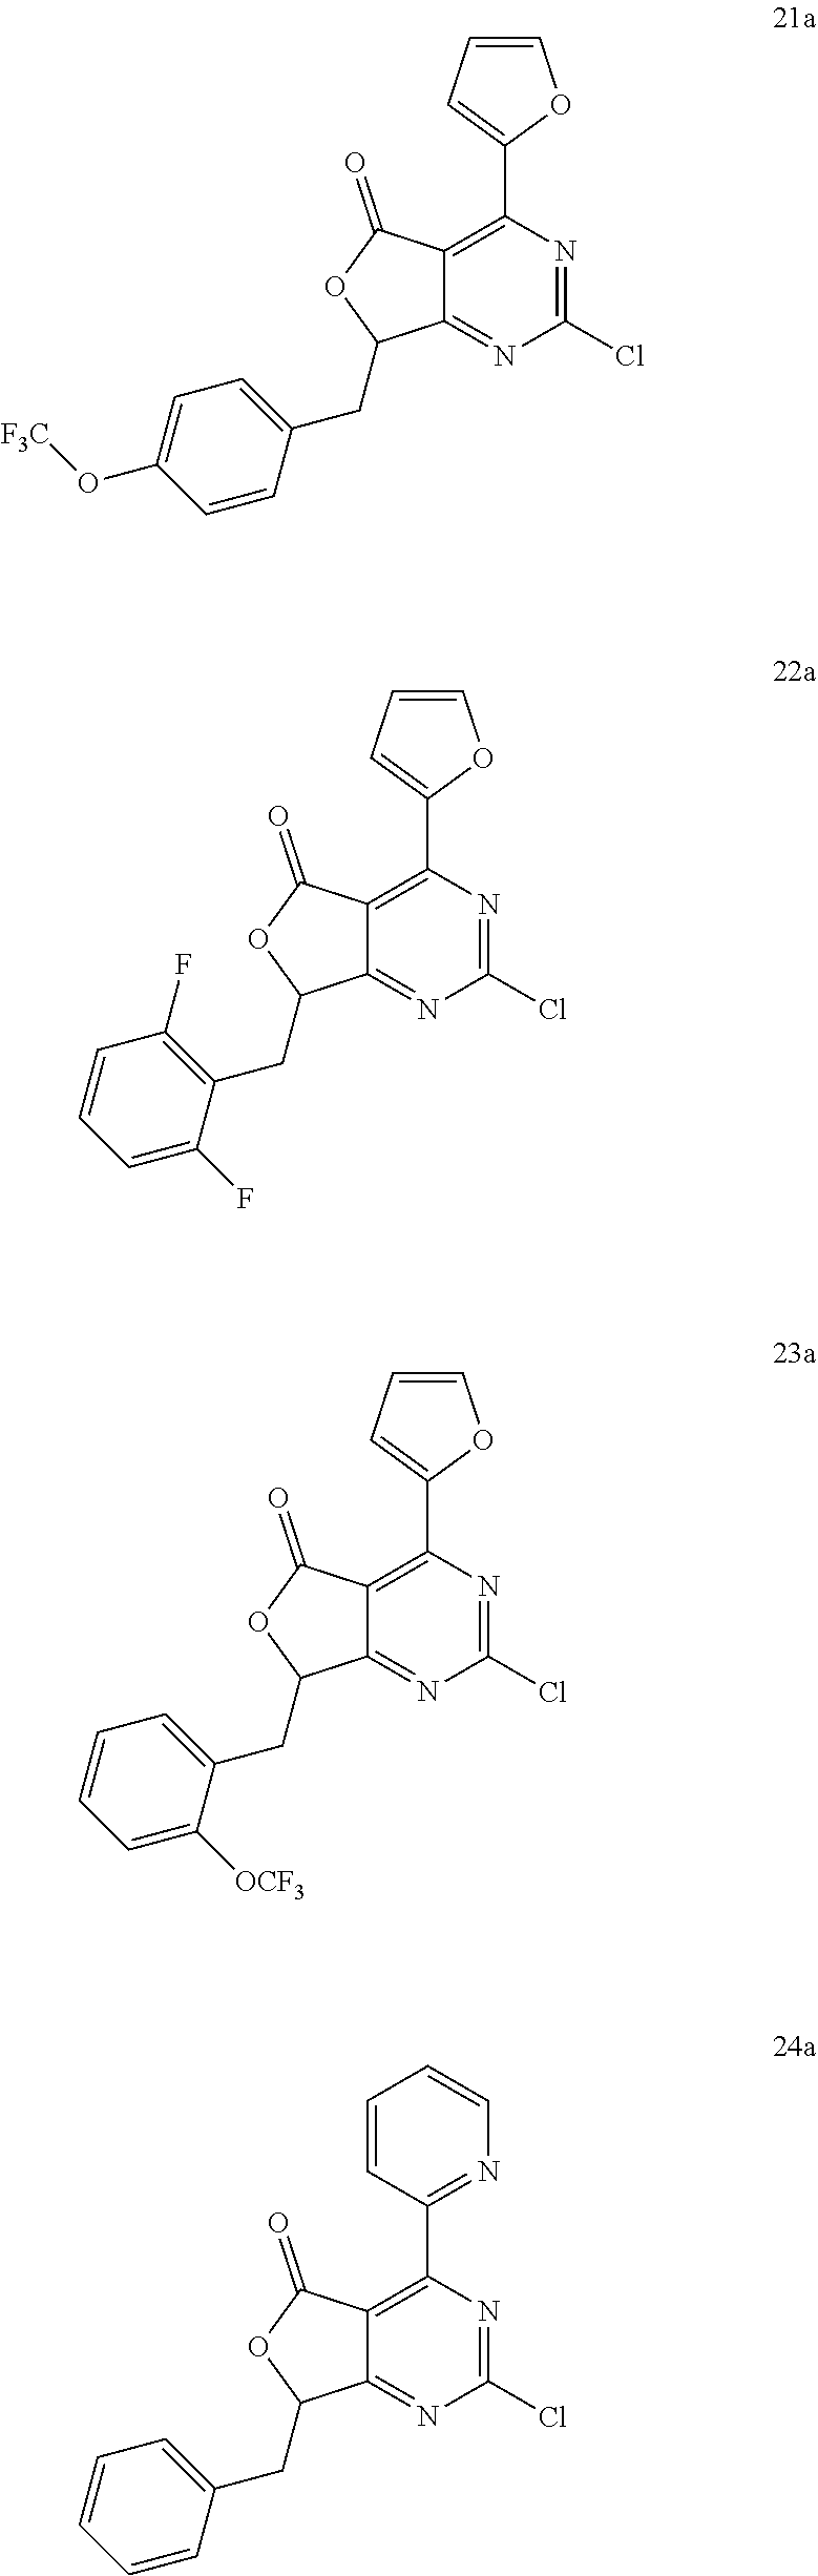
C12=C(C3=CC=CO3)N=C(Cl)N=C1C(CC1=CC=C(O[F3C])C=C1)OC2=O.C12=C(C3=CC=CO3)N=C(Cl)N=C1C(CC1=C(F)C=CC=C1F)OC2=O.C12=C(C3=CC=CO3)N=C(Cl)N=C1C(CC1=CC=CC=C1[OCF3])OC2=O.C12=C(C3=NC=CC=C3)N=C(Cl)N=C1C(CC1=CC=CC=C1)OC2=O
